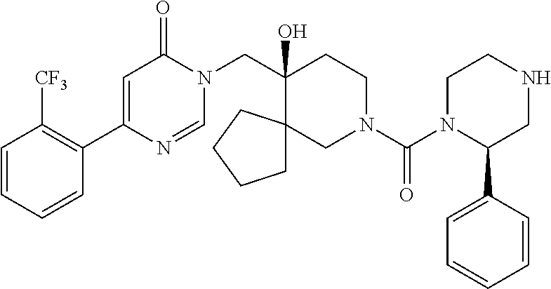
C1(C2=C([CF3])C=CC=C2)=CC(=O)N(CC2(O)CCN(C(=O)N3C(C4=CC=CC=C4)CNCC3)CC23CCCC3)C=N1
